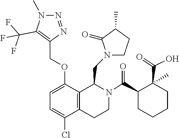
C1(COC2=CC=C(Cl)C3=C2C(CN2CCC(C)C2=O)N(C(C2CCCCC2(C(=O)O)C)=O)CC3)=C(C(F)(F)F)N(C)N=N1
